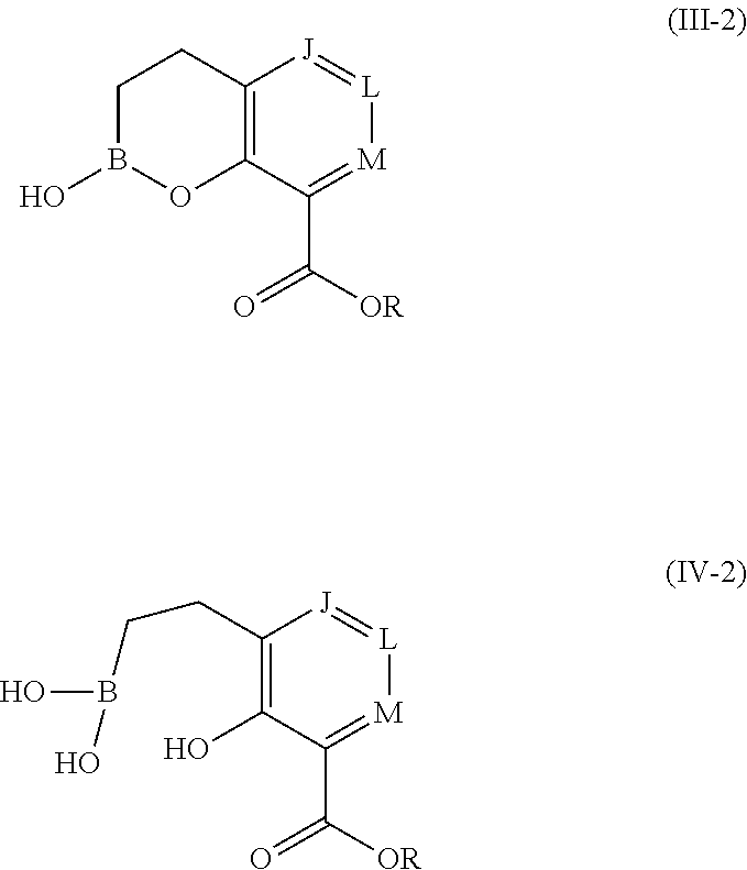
C12=C(C(C([OR])=O)=[M][L]=[J]1)OB(O)CC2.C1(CCB(O)O)=C(O)C(C([OR])=O)=[M][L]=[J]1
